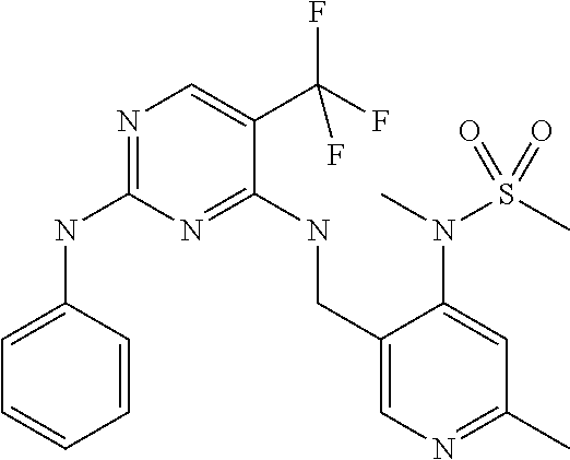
C1=C(NC2=NC=C(C(F)(F)F)C(NCC3=CN=C(C)C=C3N(C)S(C)(=O)=O)=N2)C=CC=C1
